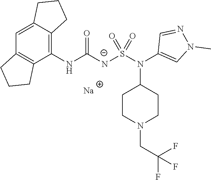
[Na].C12=CC3=C(C(NC([N-]S(N(C4=CN(C)N=C4)C4CCN(CC(F)(F)F)CC4)(=O)=O)=O)=C1CCC2)CCC3
